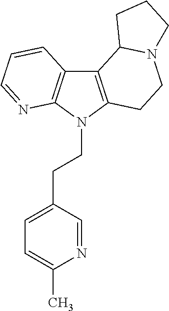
C12=C(N(CCC3=CC=C(C)N=C3)C3=C1C=CC=N3)CCN1C2CCC1
